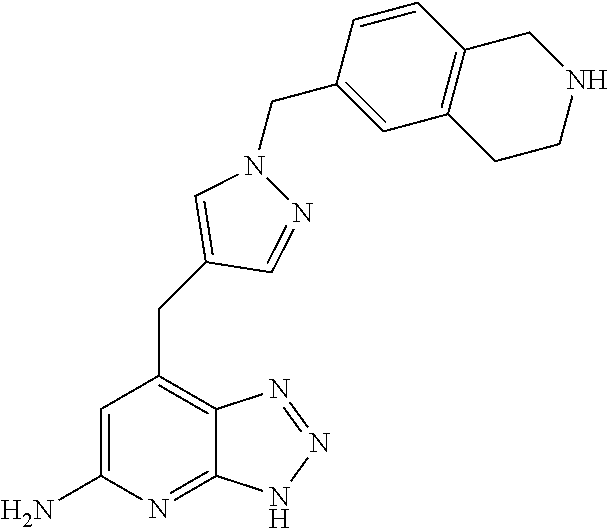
C1=C(N)N=C2C(=C1CC1=CN(CC3=CC4=C(C=C3)CNCC4)N=C1)N=NN2
